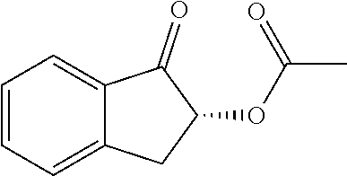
C1=CC=C2C(=C1)C(=O)C(OC(C)=O)C2
